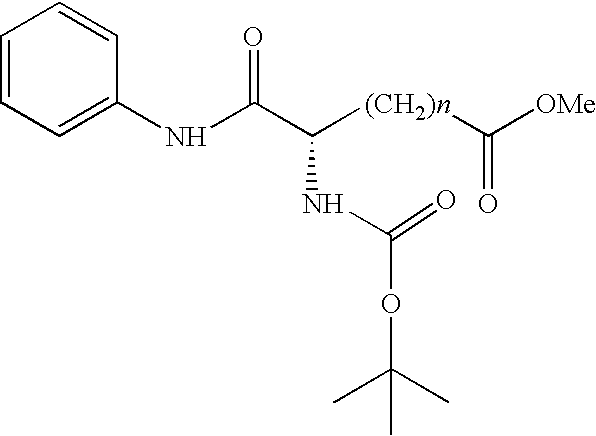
C1=CC=C(NC(C([(CH2)n]C([OMe])=O)NC(OC(C)(C)C)=O)=O)C=C1
